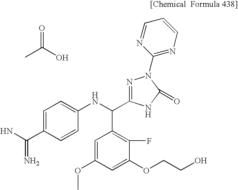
CC(O)=O.NC(C1=CC=C(NC(C2=C(F)C(OCCO)=CC(OC)=C2)C2=NN(C3=NC=CC=N3)C(=O)N2)C=C1)=N
